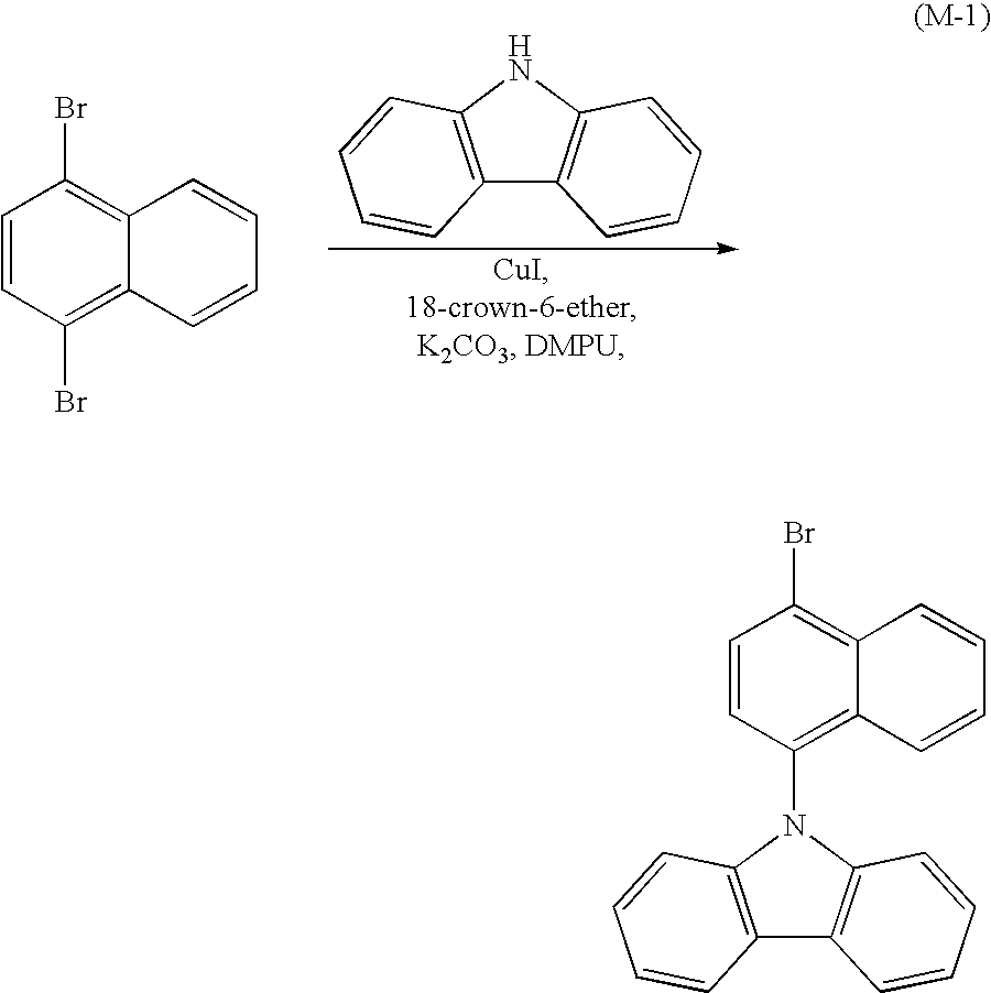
C1=CC(Br)=C2C(=C1Br)C=CC=C2.C12=C(NC3=C1C=CC=C3)C=CC=C2.C12=C(C=CC=C1)N(C1=C3C(=C(Br)C=C1)C=CC=C3)C1=C2C=CC=C1
